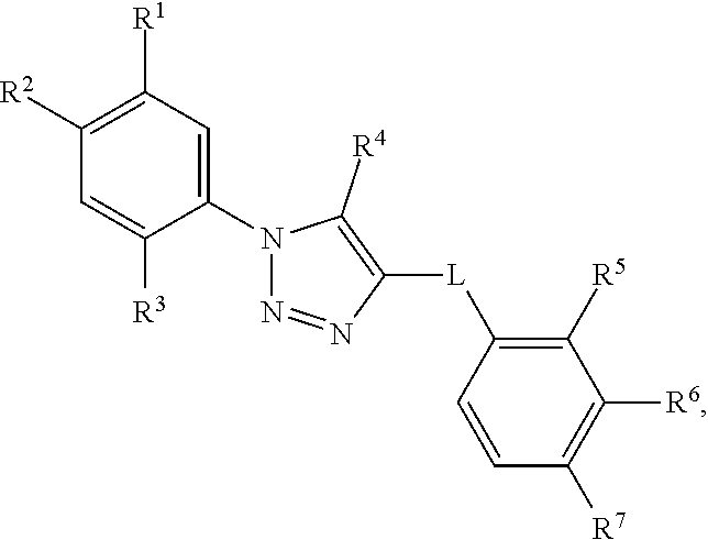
C1(N2N=NC([L]C3=C([R5])C([R6])=C([R7])C=C3)=C2[R4])=CC([R1])=C([R2])C=C1[R3]
